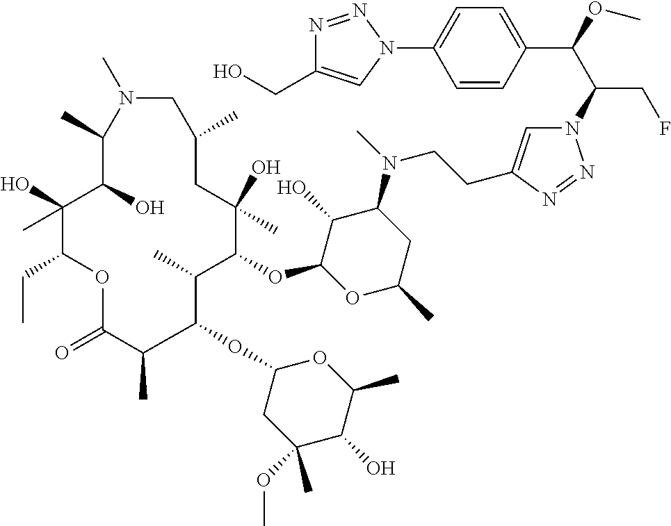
N1=NN(C(C(C2=CC=C(N3N=NC(CO)=C3)C=C2)OC)CF)C=C1CCN(C1C(O)C(OC2C(C)C(OC3CC(OC)(C)C(O)C(C)O3)C(C)C(=O)OC(CC)C(O)(C)C(O)C(C)N(C)CC(C)CC2(O)C)OC(C)C1)C
